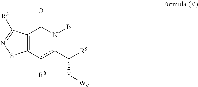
C12=C(C(=O)N(B)c(C([Y][Wd])[R9])c1[R8])C([R3])=NS2
